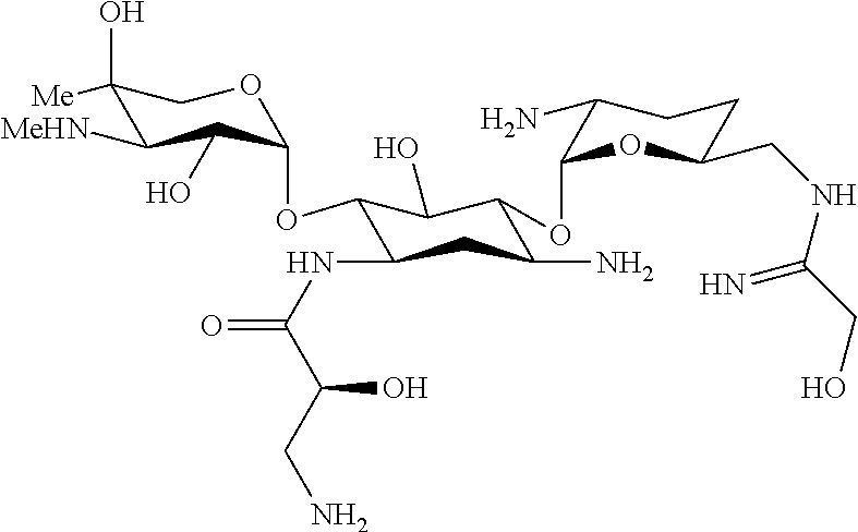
C1(O)([Me])C([MeHN])C(O)C(OC2C(NC(=O)C(O)CN)CC(N)C(OC3OC(CNC(CO)=N)CCC3N)C2O)OC1
